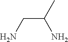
C(C(C)N)N
